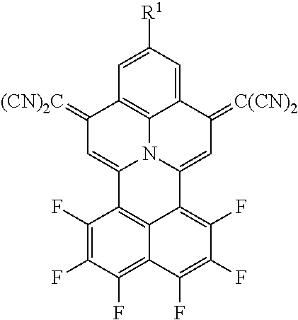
C12=CC([R1])=CC3=C1N1C(=CC3=[(CN)2C])C3=C4C(=C(F)C(F)=C(F)C4=C(F)C(F)=C3F)C1=CC2=[C(CN)2]
